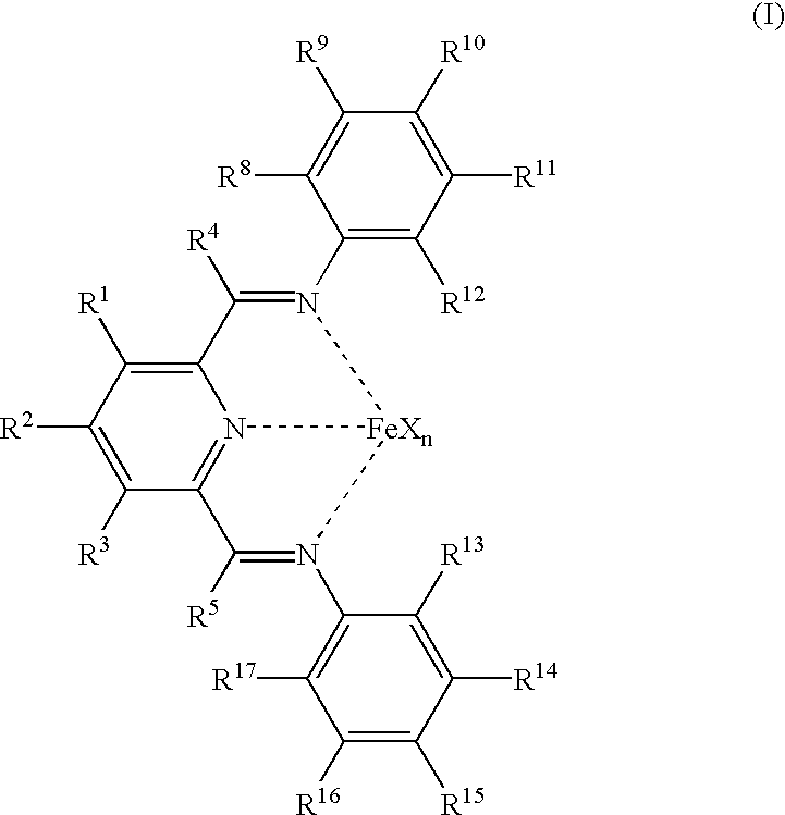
C1([R2])=C([R3])C2=N3C(=C1[R1])C([R4])=N(C1=C([R12])C([R11])=C([R10])C([R9])=C1[R8])[FeXn]3N(C1=C([R17])C([R16])=C([R15])C([R14])=C1[R13])=C2[R5]
